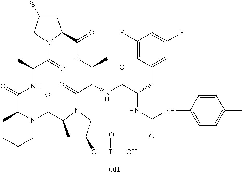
C1CCCN2C1C(=O)NC(C)C(=O)N1C(CC(C)C1)C(=O)OC(C)C(NC(C(CC1=CC(F)=CC(F)=C1)NC(=O)NC1=CC=C(C)C=C1)=O)C(=O)N1C(C2=O)CC(OP(O)(=O)O)C1
